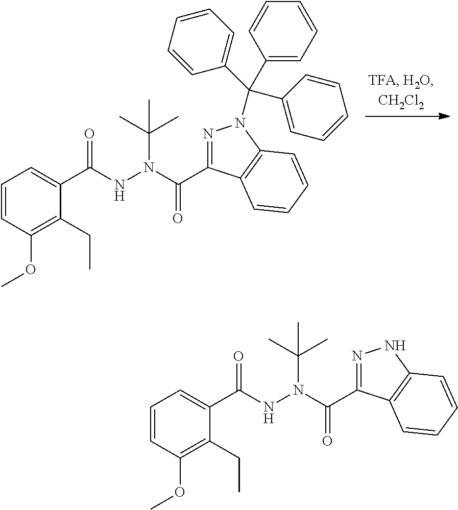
C1=CC(OC)=C(CC)C(C(NN(C(C2=NN(C(C3=CC=CC=C3)(C3=CC=CC=C3)C3=CC=CC=C3)C3=C2C=CC=C3)=O)C(C)(C)C)=O)=C1.C1=CC(OC)=C(CC)C(C(NN(C(C2=NNC3=C2C=CC=C3)=O)C(C)(C)C)=O)=C1
